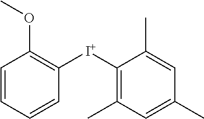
C1=CC=CC([I+]C2=C(C)C=C(C)C=C2C)=C1OC
